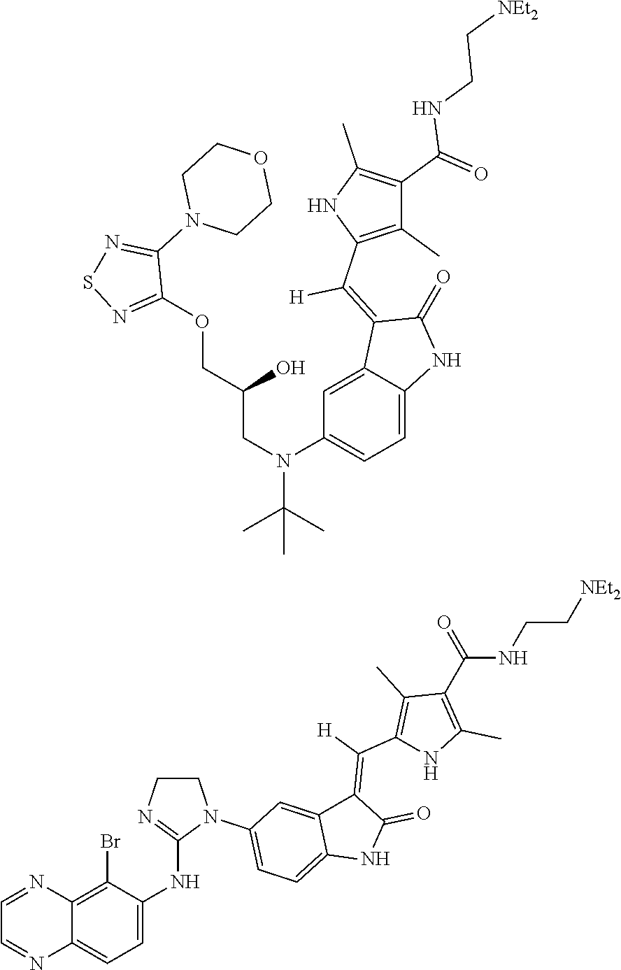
C1(C)=C(C(=C2C3=CC(N(CC(COC4=NSN=C4N4CCOCC4)O)C(C)(C)C)=CC=C3NC2=O)[H])NC(C)=C1C(=O)NCC[NEt2].C1=NC2=C(Br)C(NC3=NCCN3C3=CC=C4C(=C3)C(=C([H])C3=C(C)C(C(=O)NCC[NEt2])=C(C)N3)C(=O)N4)=CC=C2N=C1
